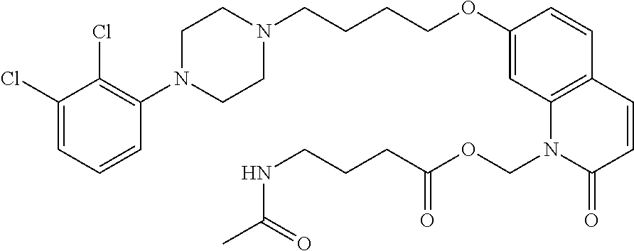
C1(Cl)=CC=CC(N2CCN(CCCCOC3=CC4=C(C=C3)C=CC(=O)N4COC(CCCNC(C)=O)=O)CC2)=C1Cl
